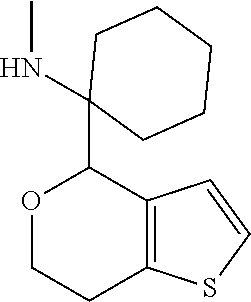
O1CCC2=C(C=CS2)C1C1(NC)CCCCC1
